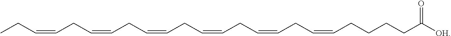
C(CCCC([OH])=O)C=CCC=CCC=CCC=CCC=CCC=CCC
